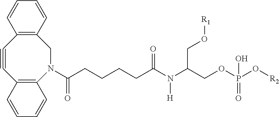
C12=C(N(C(CCCCC(N(C(COP(O[R2])(O)=O)CO[R1])[H])=O)=O)CC3=C(C#C1)C=CC=C3)C=CC=C2
